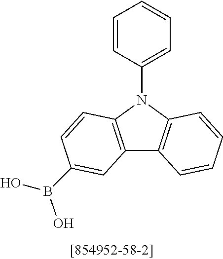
C12=C(N(C3=CC=CC=C3)C3=C1C=CC=C3)C=CC(B(O)O)=C2
